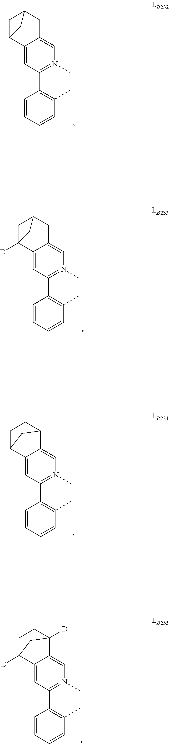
C1=CC=CC(C)=C1C1=N(C)C=C2C(=C1)C1CC(C2)C1.C1=CC=CC(C)=C1C1=N(C)C=C2C(=C1)C1([D])CC(C2)C1.C1=CC=CC(C)=C1C1=N(C)C=C2C(=C1)C1CCC2C1.C1=CC=CC(C)=C1C1=N(C)C=C2C(=C1)C1([D])CCC2([D])C1
